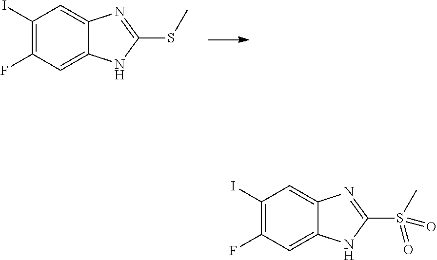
C1(I)=C(F)C=C2C(=C1)N=C(SC)N2.C1(I)=C(F)C=C2C(=C1)N=C(S(C)(=O)=O)N2
